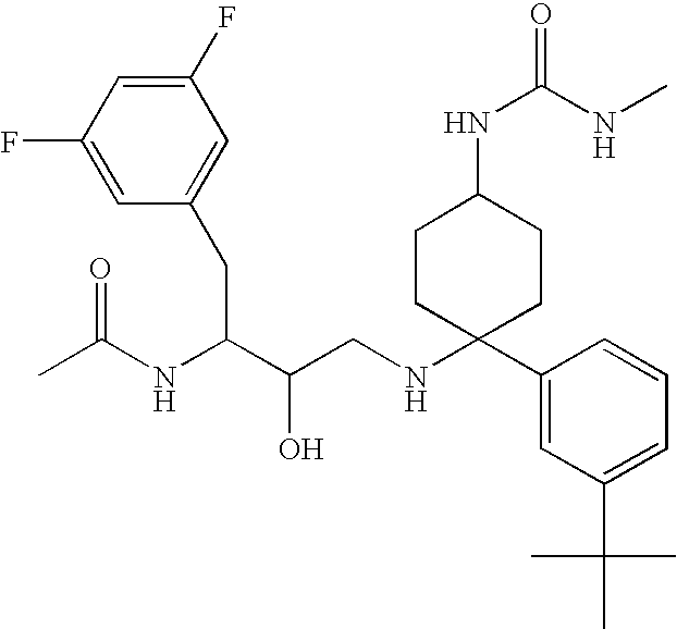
C1(F)=CC(F)=CC(CC(NC(C)=O)C(O)CNC2(C3=CC(C(C)(C)C)=CC=C3)CCC(NC(NC)=O)CC2)=C1
